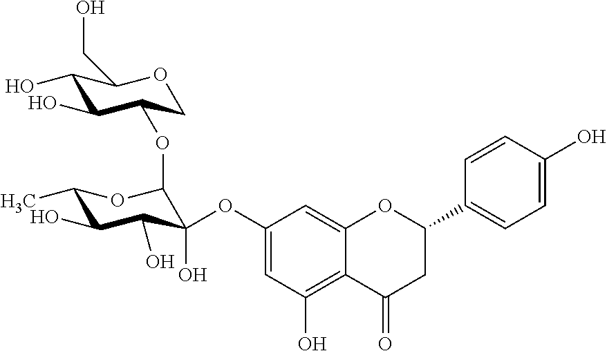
C1(OC2(O)C(O)C(O)C(C)OC2OC2C(O)C(O)C(CO)OC2)=CC(O)=C2C(=C1)OC(C1=CC=C(O)C=C1)CC2=O
